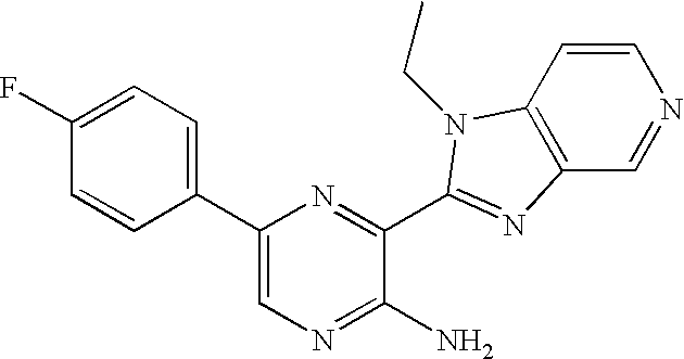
C1(C2=CC=C(F)C=C2)=CN=C(N)C(C2=NC3=C(C=CN=C3)N2CC)=N1
